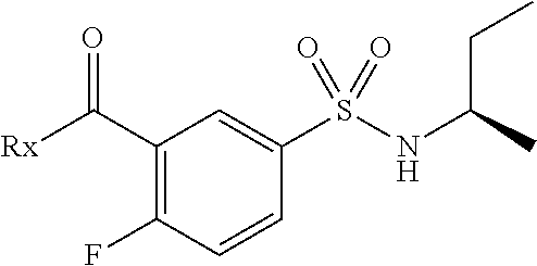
C1(C([Rx])=O)=C(F)C=CC(S(NC(C)CC)(=O)=O)=C1
